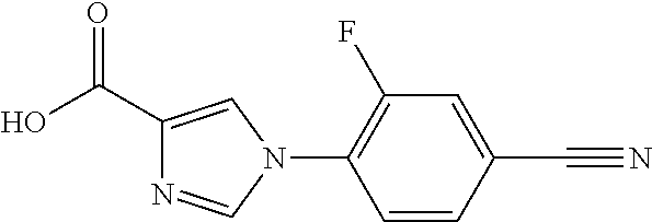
C1(F)=C(N2C=C(C(O)=O)N=C2)C=CC(C#N)=C1
